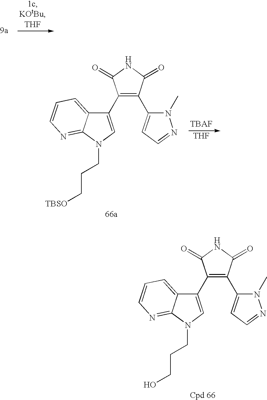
C1(C2=CN(CCC[TBSO])C3=NC=CC=C23)=C(C2=CC=NN2C)C(=O)NC1=O.[THF].C1(C2=CN(CCCO)C3=NC=CC=C23)=C(C2=CC=NN2C)C(=O)NC1=O
